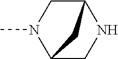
C12CNC(CN1C)C2
